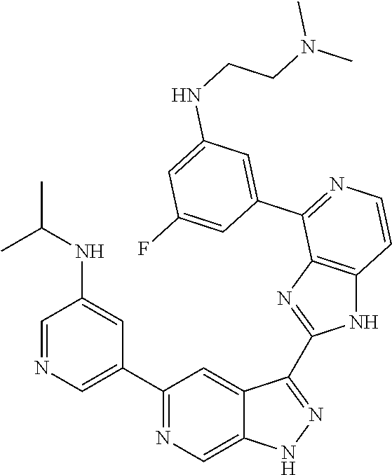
C1=NC=C(C2=NC=C3C(=C2)C(C2=NC4=C(N2)C=CN=C4C2=CC(NCCN(C)C)=CC(F)=C2)=NN3)C=C1NC(C)C
